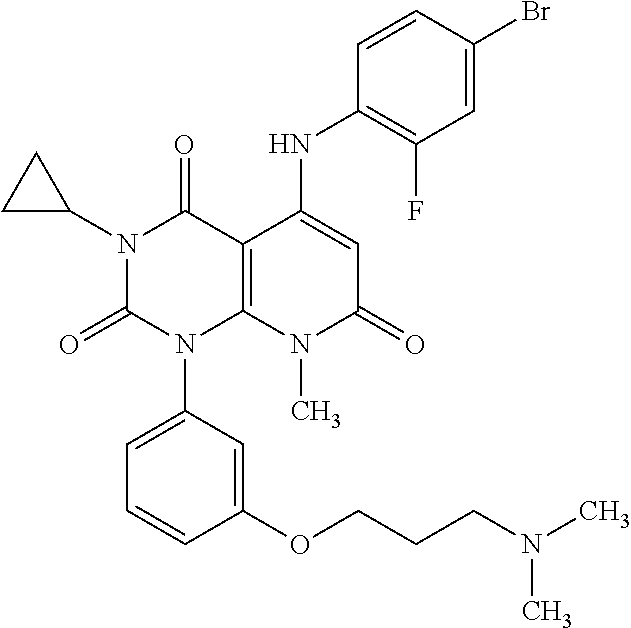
C1(NC2=CC(=O)N(C)C3=C2C(=O)N(C2CC2)C(=O)N3C2=CC=CC(OCCCN(C)C)=C2)=C(F)C=C(Br)C=C1
